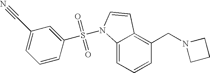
C1=CC=C2C(=C1CN1CCC1)C=CN2S(=O)(=O)C1=CC(C#N)=CC=C1
